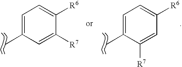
C1=C(C)C=C([R7])C([R6])=C1.C1=C(C)C([R7])=CC([R6])=C1
